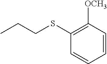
C1(SCCC)=C([OCH3])C=CC=C1
